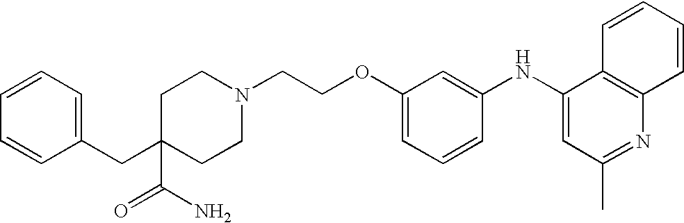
C1(NC2=CC(C)=NC3=C2C=CC=C3)=CC(OCCN2CCC(CC3=CC=CC=C3)(C(N)=O)CC2)=CC=C1
